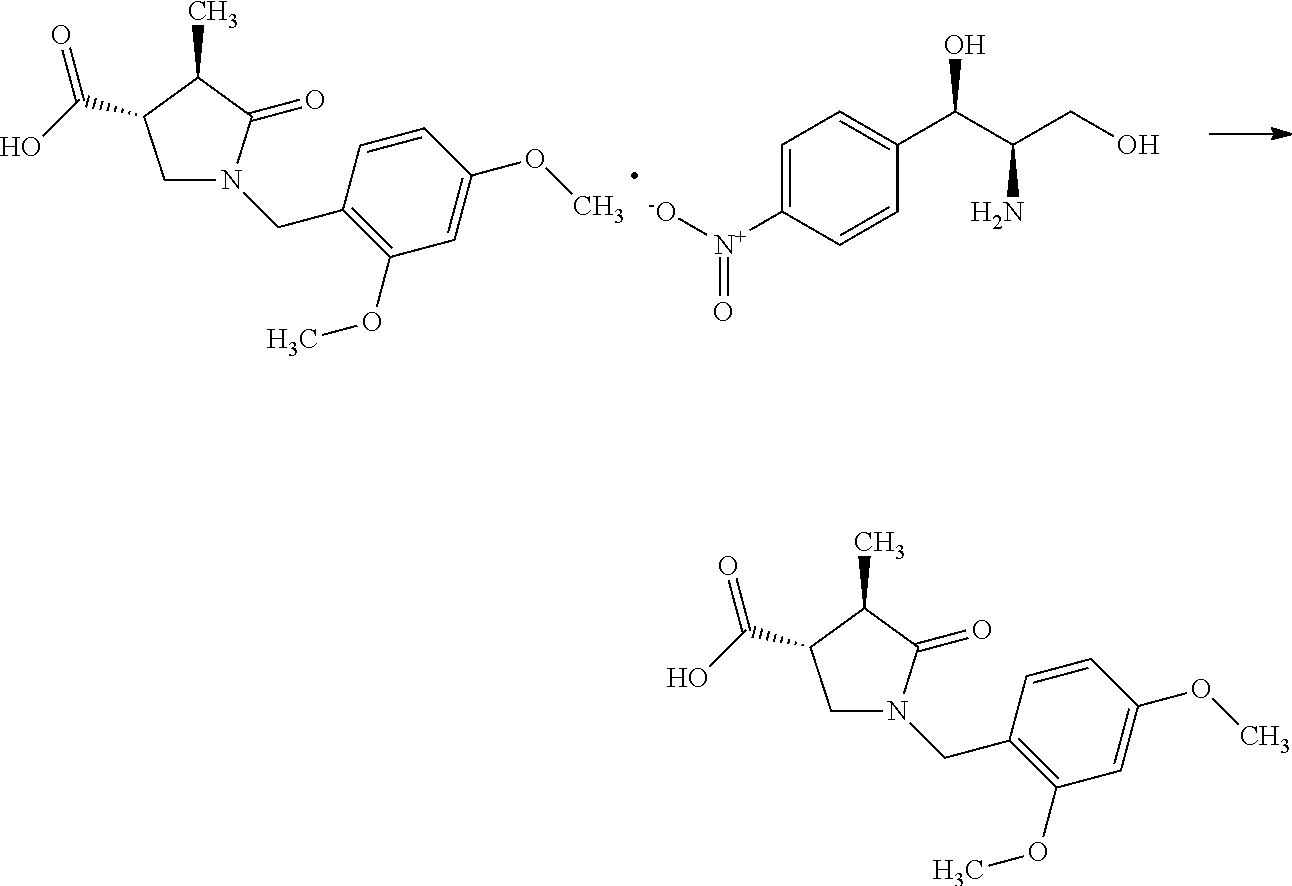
C1(OC)=C(CN2CC(C(O)=O)C(C)C2=O)C=CC(OC)=C1.C1=C([N+]([-O])=O)C=CC(C(C(CO)N)O)=C1.C1(OC)=C(CN2CC(C(O)=O)C(C)C2=O)C=CC(OC)=C1
